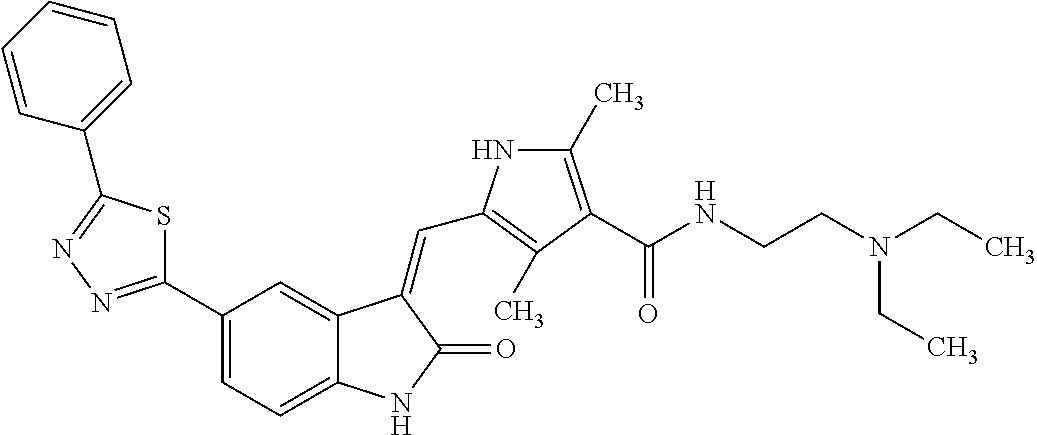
S1C(C2=CC=C3C(=C2)C(=CC2=C(C)C(C(NCCN(CC)CC)=O)=C(C)N2)C(=O)N3)=NN=C1C1=CC=CC=C1
